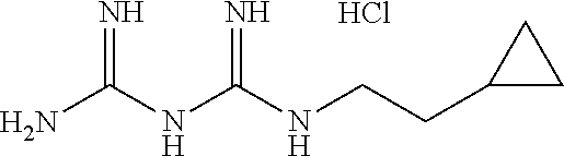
Cl.C(NC(NC(N)=N)=N)CC1CC1
